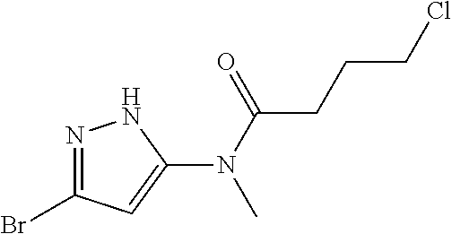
N1=C(Br)C=C(N(C)C(CCCCl)=O)N1
